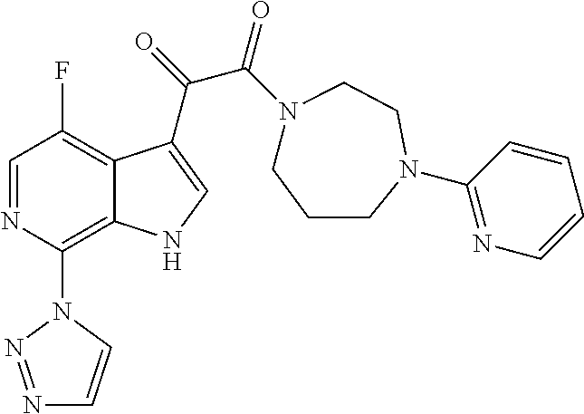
C1=NC(N2N=NC=C2)=C2C(=C1F)C(C(C(=O)N1CCCN(C3=NC=CC=C3)CC1)=O)=CN2
